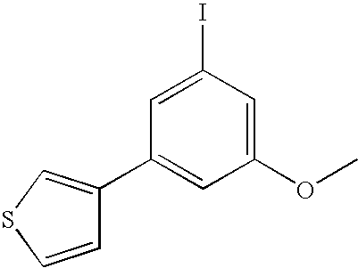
C1=C(I)C=C(OC)C=C1C1=CSC=C1
